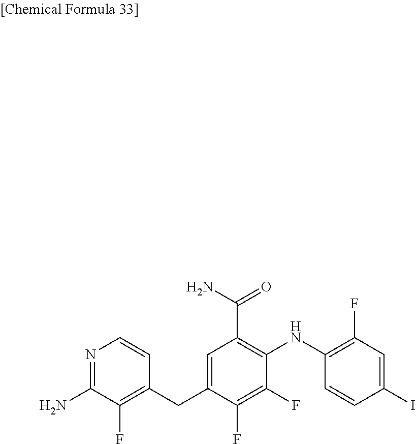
C1(CC2=CC(C(N)=O)=C(NC3=C(F)C=C(I)C=C3)C(F)=C2F)=C(F)C(N)=NC=C1
